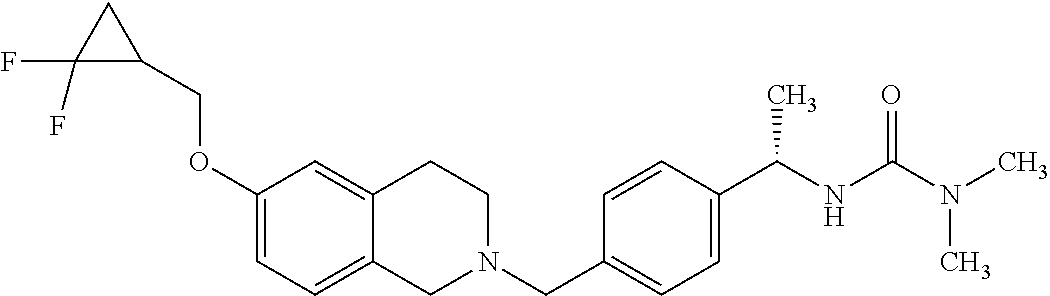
C1(OCC2CC2(F)F)=CC=C2C(=C1)CCN(CC1=CC=C(C(NC(=O)N(C)C)C)C=C1)C2
